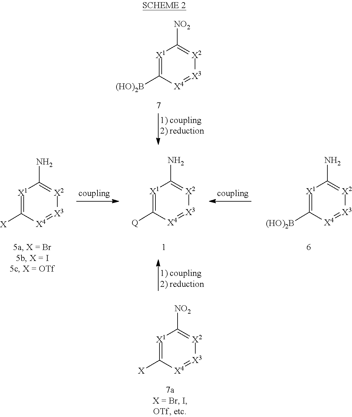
[X]C1=[X1]C(N)=[X2][X3]=[X4]1.[X1]1=C([Q])[X4]=[X3][X2]=C1N.[X1]1=C([(HO)2B])[X4]=[X3][X2]=C1N.[X4]1=[X3][X2]=C([NO2])[X1]=C1[X].[X4]1=[X3][X2]=C([NO2])[X1]=C1[(HO)2B]
